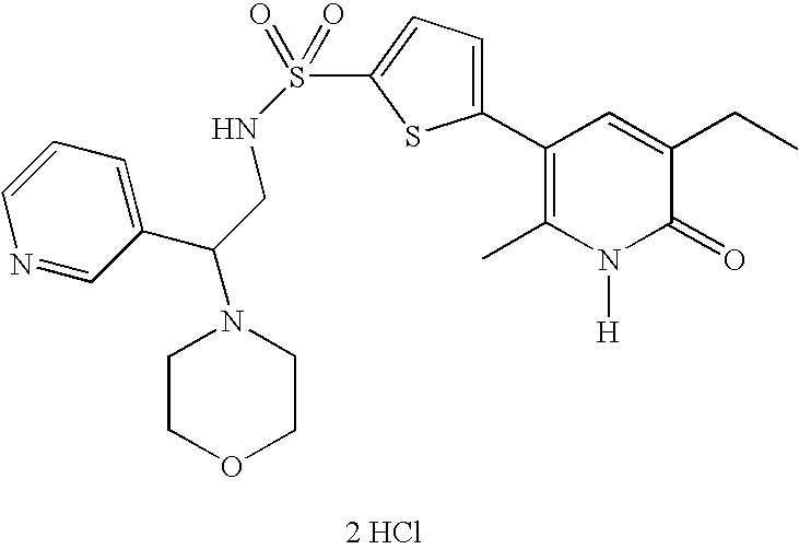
C1(C2=CC=C(S(=O)(=O)NCC(C3=CC=CN=C3)N3CCOCC3)S2)=C(C)N([H])C(=O)C(CC)=C1.[2 HCl]
